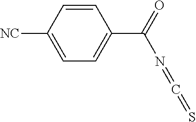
C1=CC([NC])=CC=C1C(N=C=S)=O
